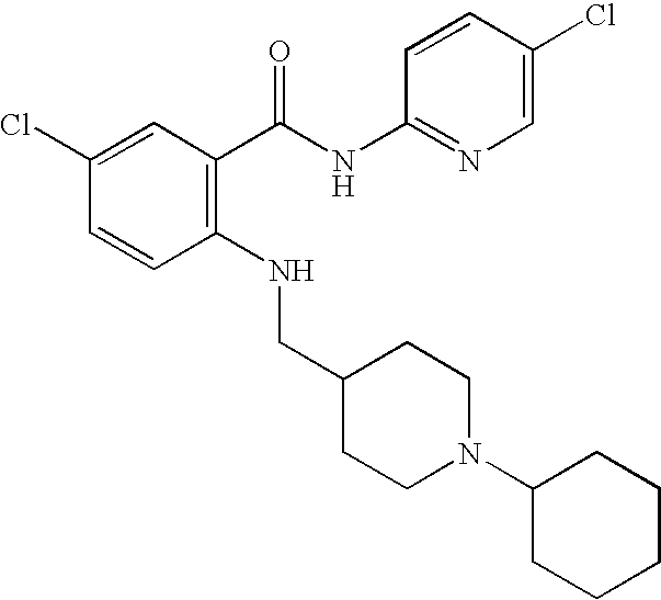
C1(Cl)=CC(C(NC2=NC=C(Cl)C=C2)=O)=C(NCC2CCN(C3CCCCC3)CC2)C=C1
